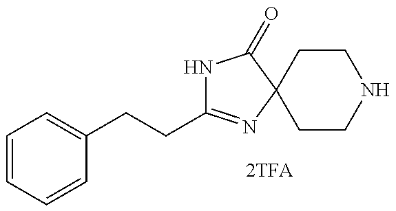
C1(CCC2=NC3(C(=O)N2)CCNCC3)=CC=CC=C1
